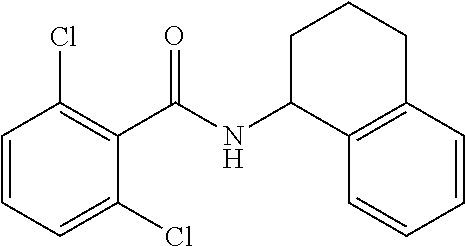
C1(Cl)=CC=CC(Cl)=C1C(NC1C2=C(CCC1)C=CC=C2)=O
